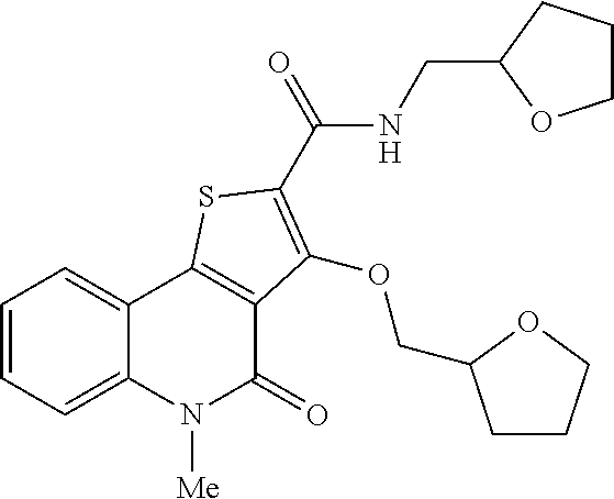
C1=CC=C2C(=C1)C1=C(C(=O)N2[Me])C(OCC2CCCO2)=C(C(=O)NCC2CCCO2)S1
